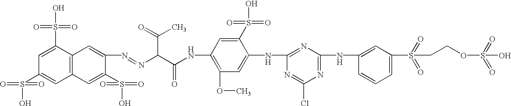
C12=C(C(S(O)(=O)=O)=CC(S(=O)(=O)O)=C1)C=C(N=NC(C(NC1=C(OC)C=C(NC3=NC(NC4=CC(S(=O)(=O)CCOS(=O)(=O)O)=CC=C4)=NC(Cl)=N3)C(S(=O)(=O)O)=C1)=O)C(=O)C)C(S(=O)(=O)O)=C2
